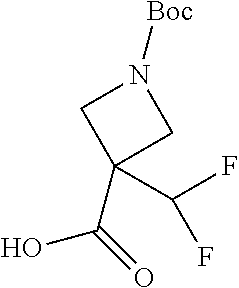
OC(=O)C1(C(F)F)CN([Boc])C1
